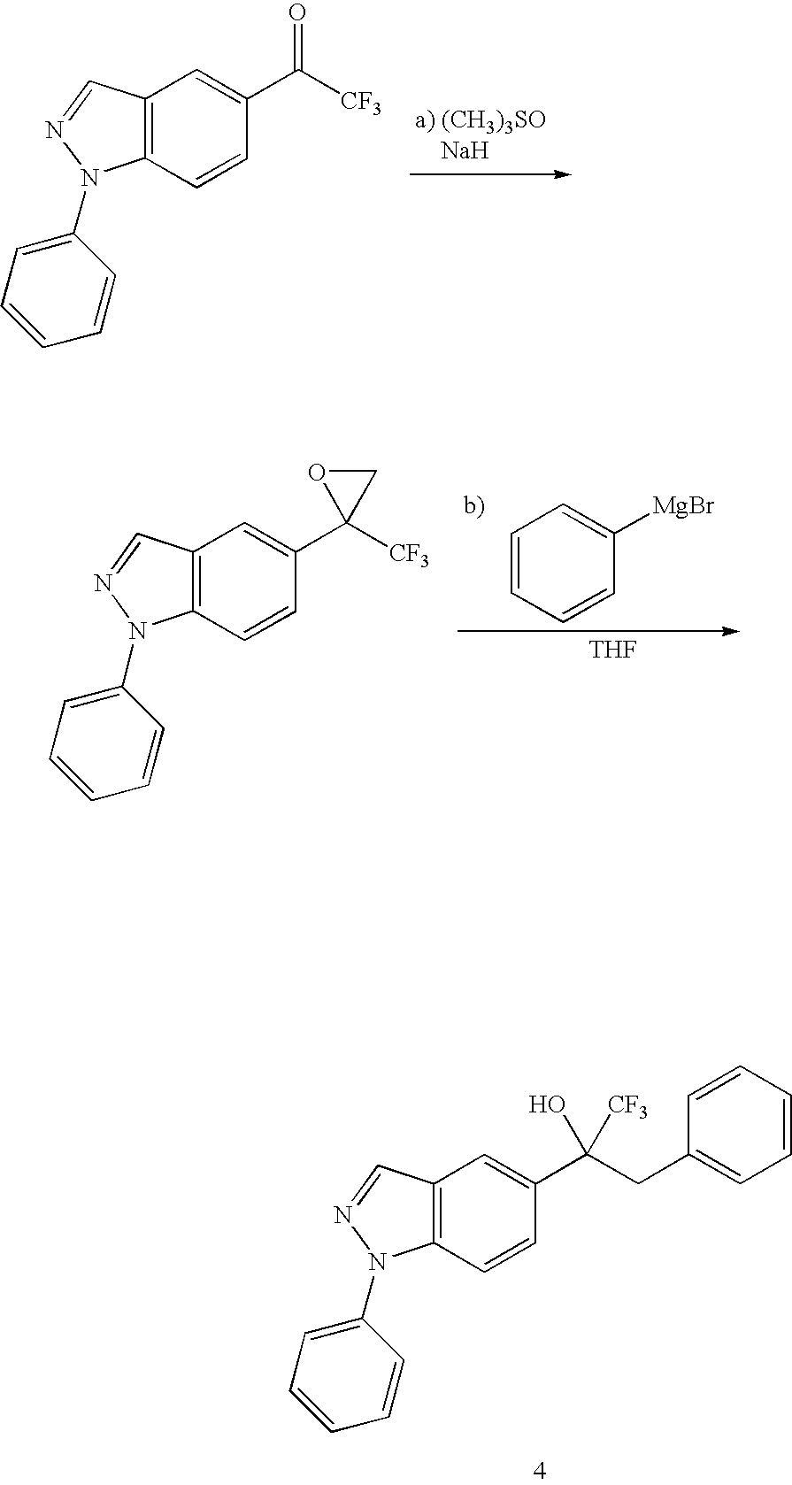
C12=C(C=CC(C([CF3])=O)=C1)N(C1=CC=CC=C1)N=C2.C1=CC=CC([MgBr])=C1.[THF].C12=C(C=CC(C3([CF3])CO3)=C1)N(C1=CC=CC=C1)N=C2.C12=C(C=CC(C(O)([CF3])CC3=CC=CC=C3)=C1)N(C1=CC=CC=C1)N=C2
